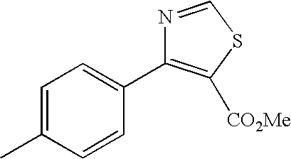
C1=C(C)C=CC(C2=C([CO2Me])SC=N2)=C1
